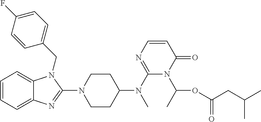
C1=CC=C2C(=C1)N(CC1=CC=C(F)C=C1)C(N1CCC(N(C3=NC=CC(=O)N3C(OC(CC(C)C)=O)C)C)CC1)=N2
